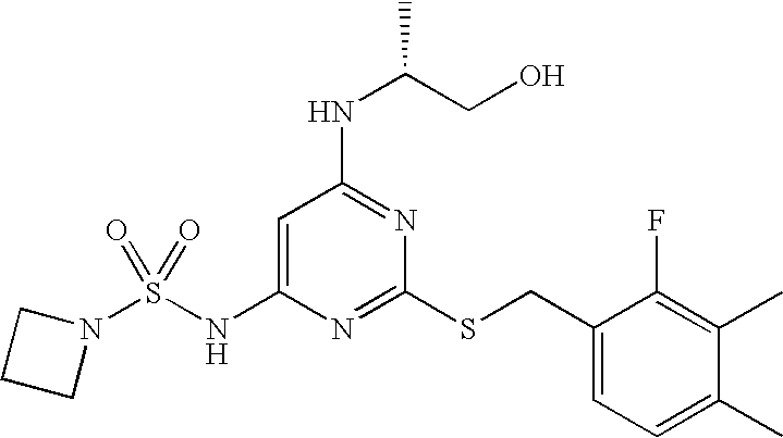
N1(S(NC2=CC(NC(CO)C)=NC(SCC3=CC=C(C)C(C)=C3F)=N2)(=O)=O)CCC1
